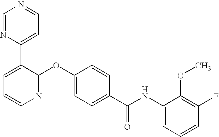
N1=C(OC2=CC=C(C(NC3=CC=CC(F)=C3OC)=O)C=C2)C(C2=CC=NC=N2)=CC=C1
